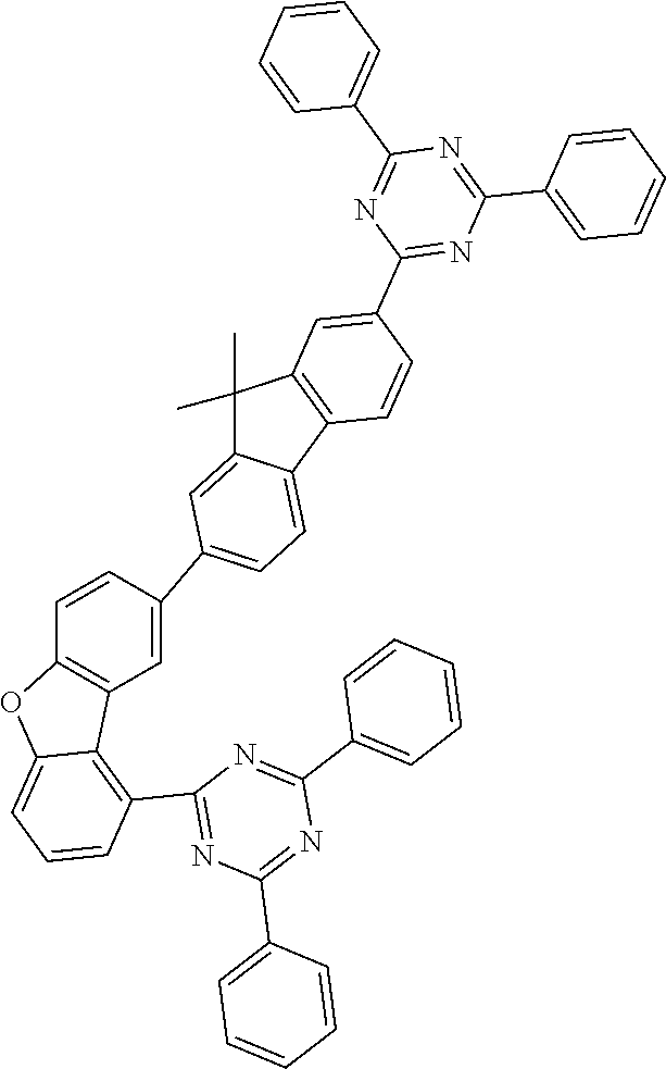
C1(C2=CC=C3C(=C2)C(C)(C)C2=C3C=CC(C3=NC(C4=CC=CC=C4)=NC(C4=CC=CC=C4)=N3)=C2)=CC2=C(C=C1)OC1=CC=CC(C3=NC(C4=CC=CC=C4)=NC(C4=CC=CC=C4)=N3)=C21
